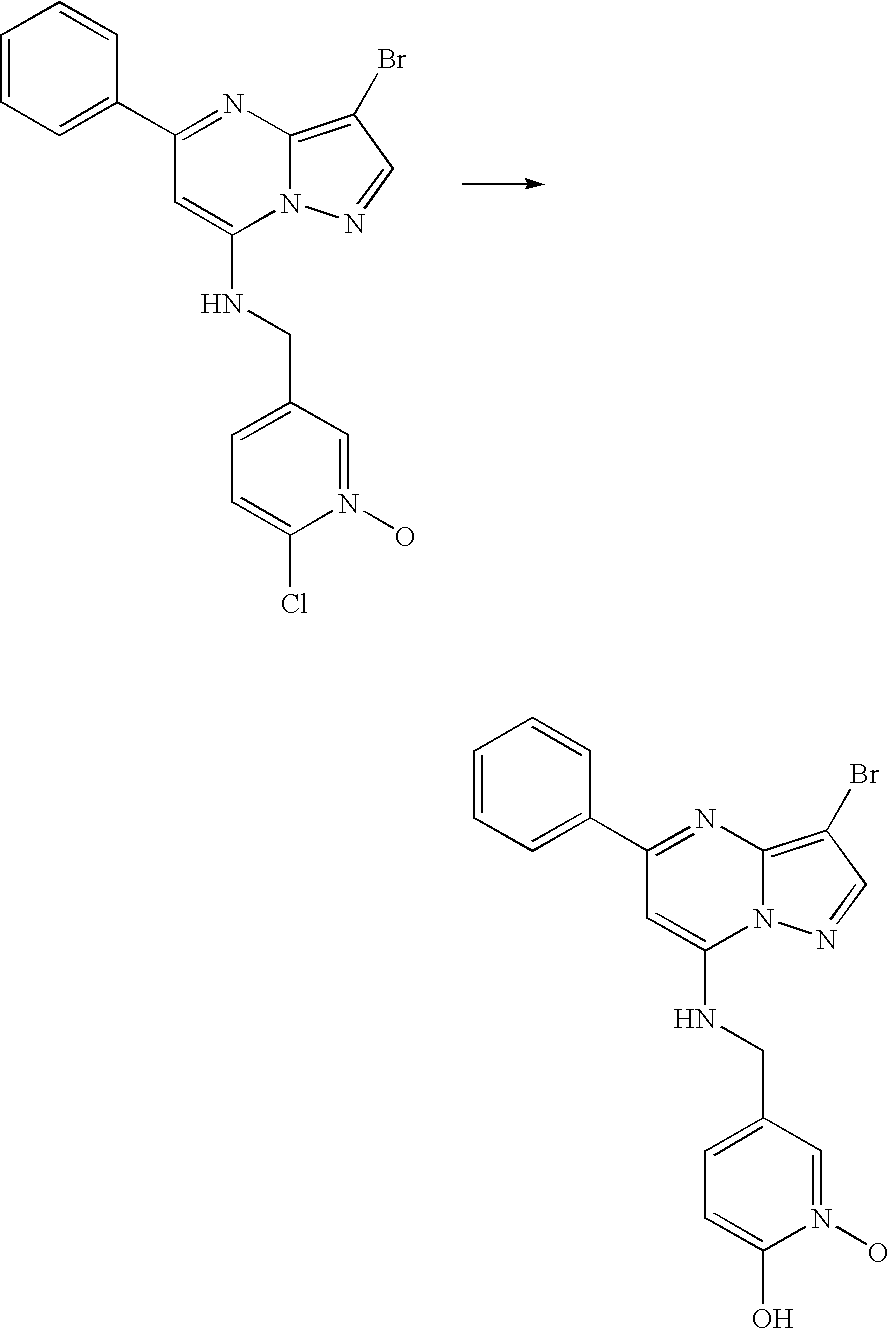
C1=CC=C(C2=NC3=C(Br)C=NN3C(NCC3=CC=C(Cl)N(O)=C3)=C2)C=C1.C1=CC=C(C2=NC3=C(Br)C=NN3C(NCC3=CC=C(O)N(O)=C3)=C2)C=C1
